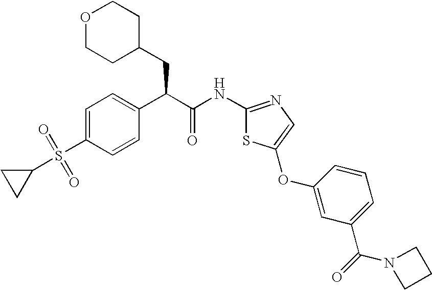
C1=C(S(C2CC2)(=O)=O)C=CC(C(C(=O)NC2=NC=C(OC3=CC(C(=O)N4CCC4)=CC=C3)S2)CC2CCOCC2)=C1
